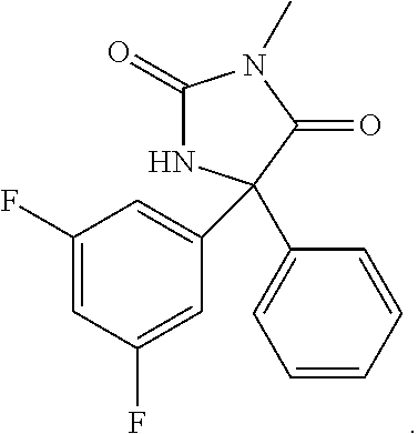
C1(=O)NC(C2=CC(F)=CC(F)=C2)(C2=CC=CC=C2)C(=O)N1C
